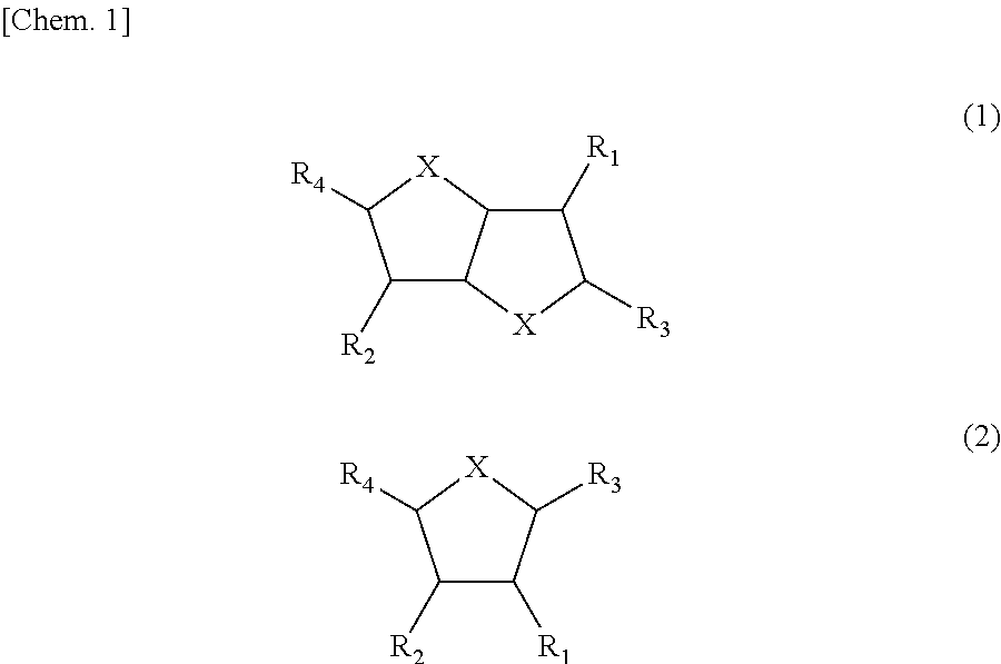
C1([R2])C2C([X]C1[R4])C([R1])C([R3])[X]2.C1([R2])C([R1])C([R3])[X]C1[R4]
